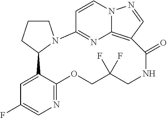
C1=CN2C3=C(C=N2)C(=O)NCC(F)(F)COC2=NC=C(F)C=C2C2CCCN2C1=N3
